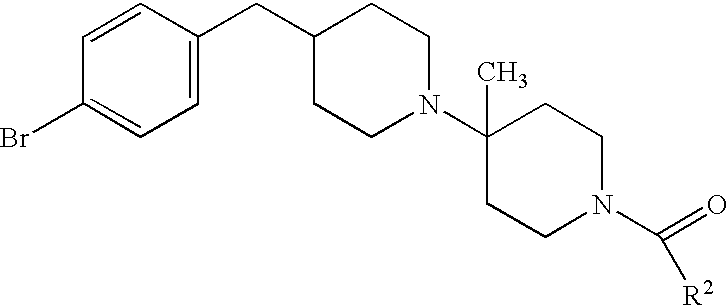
C1=CC(Br)=CC=C1CC1CCN(C2(C)CCN(C(=O)[R2])CC2)CC1
